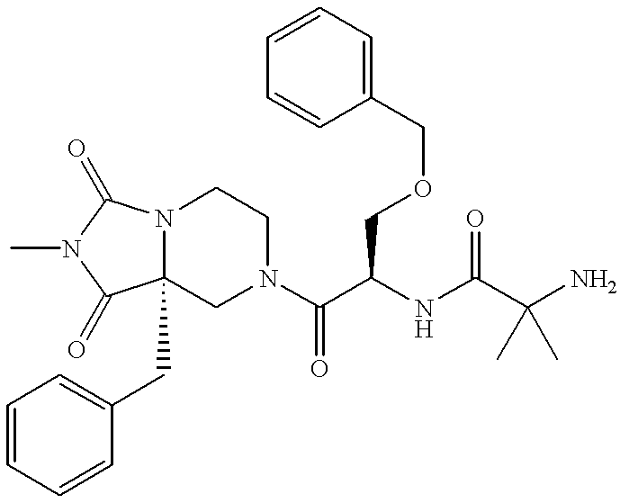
N12C(CC3=CC=CC=C3)(CN(C(C(NC(C(N)(C)C)=O)COCC3=CC=CC=C3)=O)CC1)C(=O)N(C)C2=O
